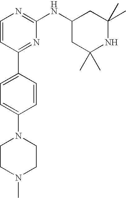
C1=CC(C2=CC=C(N3CCN(C)CC3)C=C2)=NC(NC2CC(C)(C)NC(C)(C)C2)=N1
